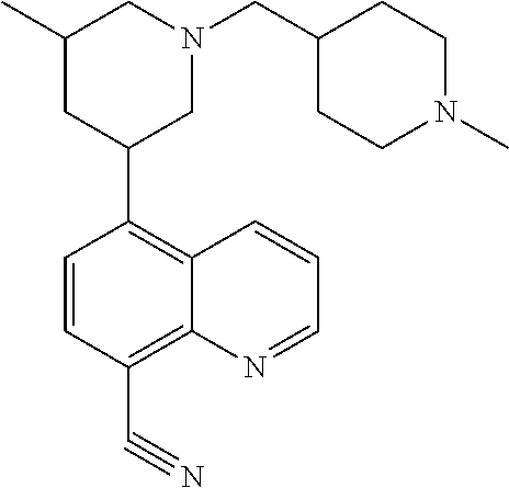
CC1CC(C2=C3C(=C(C#N)C=C2)N=CC=C3)CN(CC2CCN(C)CC2)C1
